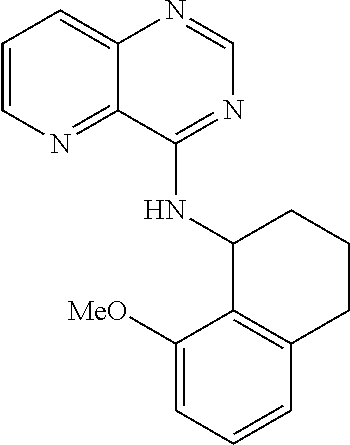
C1=CN=C2C(=C1)N=CN=C2NC1C2=C(C=CC=C2[MeO])CCC1
